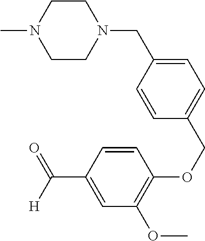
C1=C(CN2CCN(C)CC2)C=CC(COC2=C(OC)C=C(C([H])=O)C=C2)=C1
